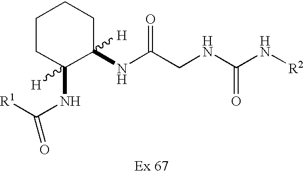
C1CC(NC([R1])=O)([H])C(NC(CNC(N[R2])=O)=O)([H])CC1
